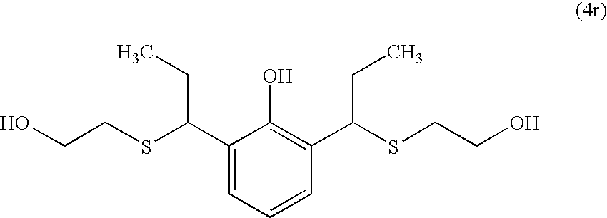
C1(C(SCCO)CC)=CC=CC(C(SCCO)CC)=C1O
